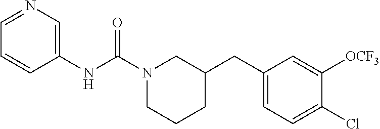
C1=NC=C(NC(N2CCCC(CC3=CC=C(Cl)C([OCF3])=C3)C2)=O)C=C1
